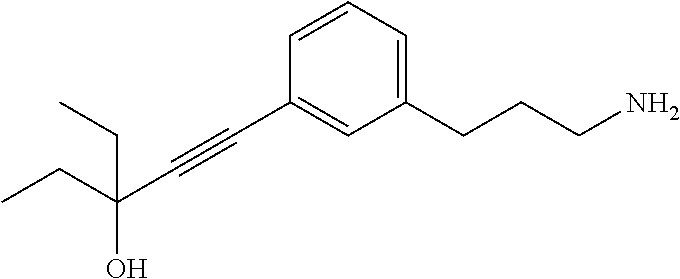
C1=CC(C#CC(CC)(O)CC)=CC(CCCN)=C1
